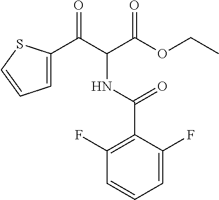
C1=C(C(C(C(OCC)=O)NC(=O)C2=C(F)C=CC=C2F)=O)SC=C1
